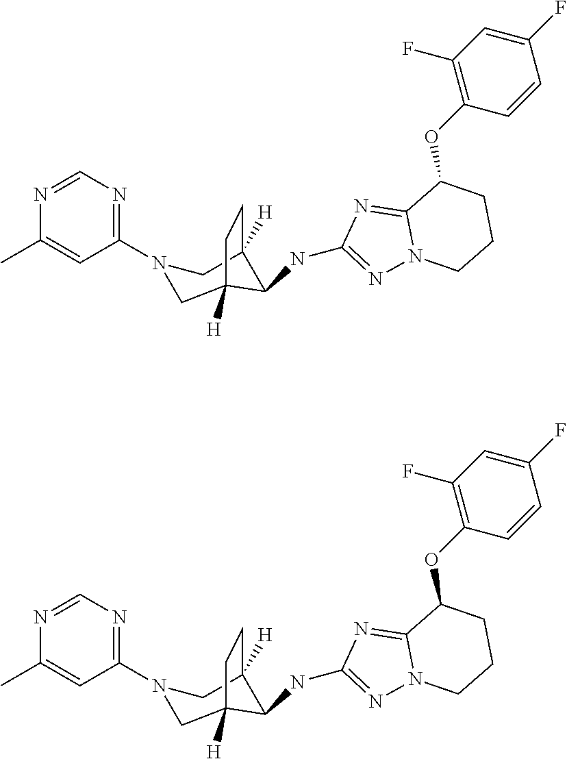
C1=NC(C)=CC(N2CC3([H])C(NC4=NN5C(=N4)C(OC4=C(F)C=C(F)C=C4)CCC5)C([H])(C2)CC3)=N1.C1=NC(C)=CC(N2CC3([H])C(NC4=NN5C(=N4)C(OC4=C(F)C=C(F)C=C4)CCC5)C([H])(C2)CC3)=N1
